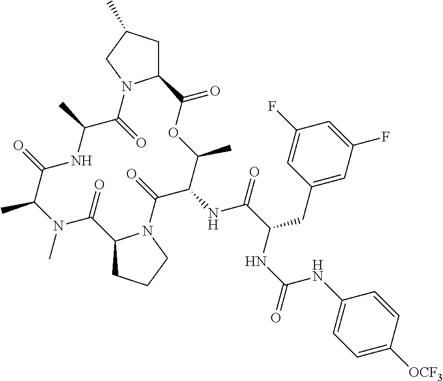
C12CCCN1C(=O)C(NC(=O)C(CC1=CC(F)=CC(F)=C1)NC(NC1=CC=C([OCF3])C=C1)=O)C(C)OC(=O)C1CC(C)CN1C(=O)C(C)NC(=O)C(C)N(C)C2=O
